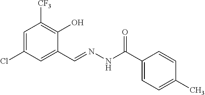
C1=C(Cl)C=C(C=NNC(C2=CC=C(C)C=C2)=O)C(O)=C1[CF3]
